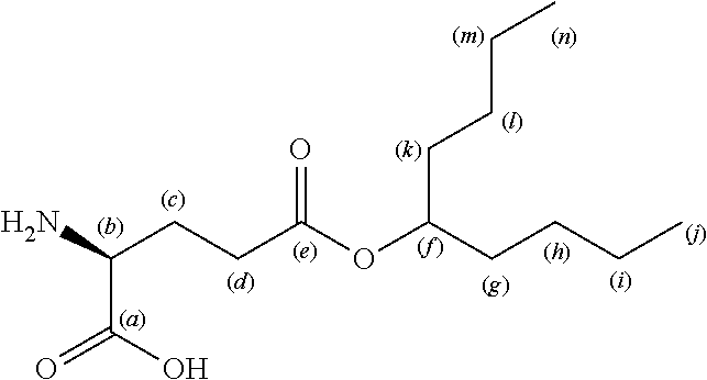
C(C(N)CCC(OC(CCCC)CCCC)=O)(O)=O
